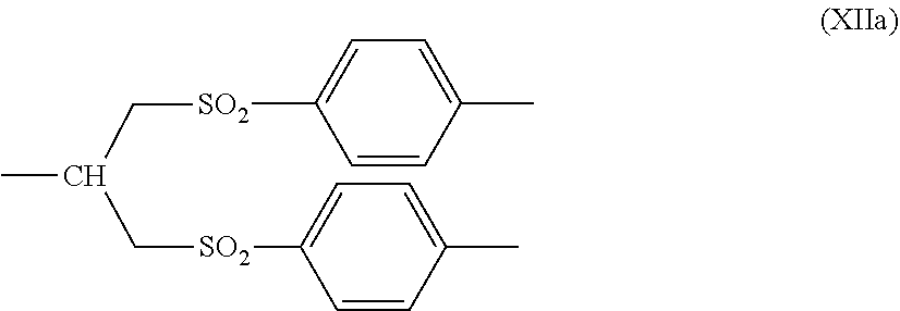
C1=CC(C)=CC=C1[SO2]CC(C[SO2]C1=CC=C(C)C=C1)C
